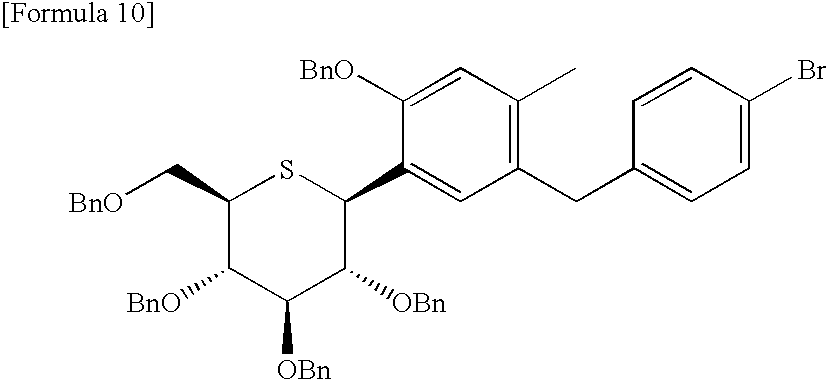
C1(C[BnO])C([BnO])C([OBn])C([OBn])C(C2=CC(CC3=CC=C(Br)C=C3)=C(C)C=C2[BnO])S1
